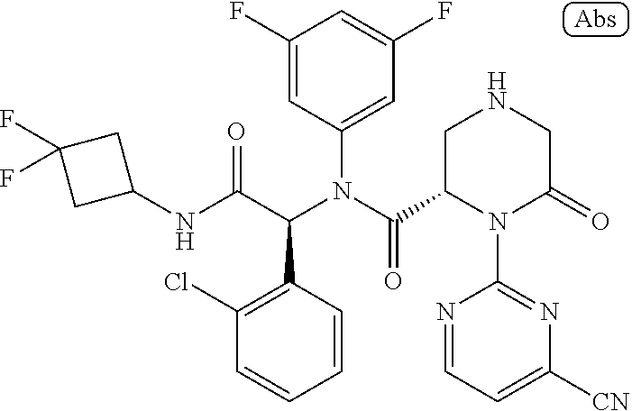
C1(NC(C(N(C(=O)C2N(C3=NC([CN])=CC=N3)C(=O)CNC2)C2=CC(F)=CC(F)=C2)C2=C(Cl)C=CC=C2)=O)CC(F)(F)C1
